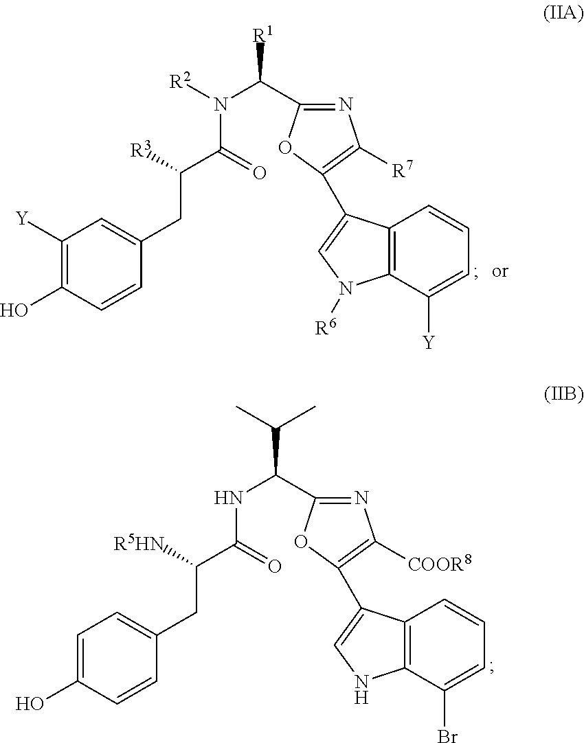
C1([Y])=C(O)C=CC(CC([R3])C(=O)N([R2])C([R1])C2=NC([R7])=C(C3=CN([R6])C4=C3C=CC=C4[Y])O2)=C1.C1=C(O)C=CC(CC([R5HN])C(=O)NC(C(C)C)C2=NC([COOR8])=C(C3=CNC4=C3C=CC=C4Br)O2)=C1
